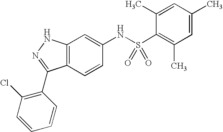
C12=C(C=CC(NS(C3=C(C)C=C(C)C=C3C)(=O)=O)=C1)C(C1=C(Cl)C=CC=C1)=NN2
